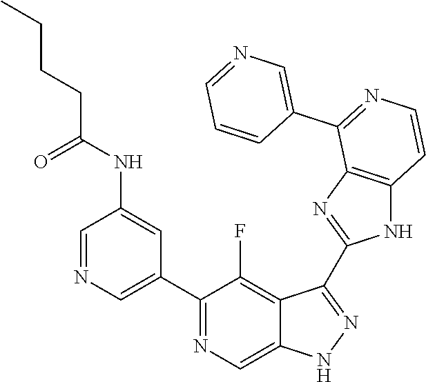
C1=NC=C(C2=NC=C3C(=C2F)C(C2=NC4=C(N2)C=CN=C4C2=CN=CC=C2)=NN3)C=C1NC(CCCC)=O
